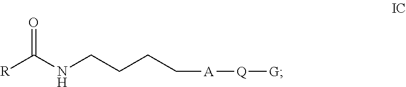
C(NCCCC[A][Q][G])([R])=O
